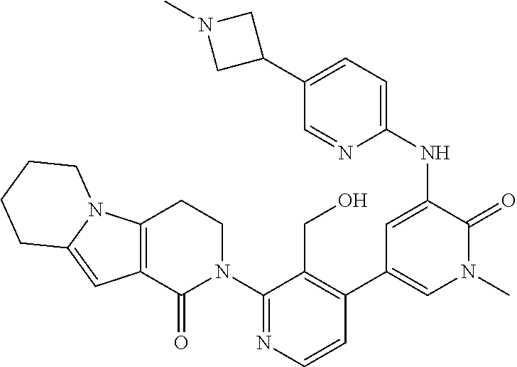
C12=C(C(=O)N(C3=NC=CC(C4=CN(C)C(=O)C(NC5=CC=C(C6CN(C)C6)C=N5)=C4)=C3CO)CC1)C=C1N2CCCC1
